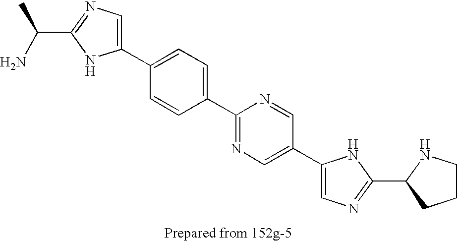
C1(C2=CC=C(C3=NC=C(C4=CN=C(C5NCCC5)N4)C=N3)C=C2)=CN=C(C(C)N)N1
